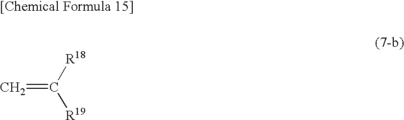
[R18]C([R19])=C
